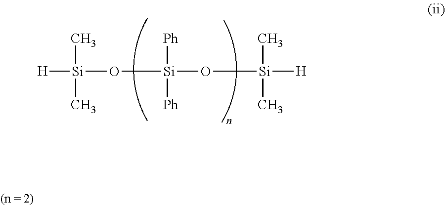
[H][Si](O[Si](O[Si]([H])(C)C)([Ph])[Ph])(C)C
